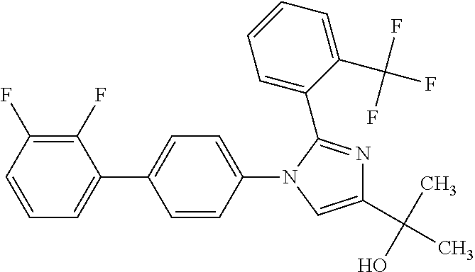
C1(F)=C(F)C(C2=CC=C(N3C(C4=CC=CC=C4C(F)(F)F)=NC(C(C)(O)C)=C3)C=C2)=CC=C1
